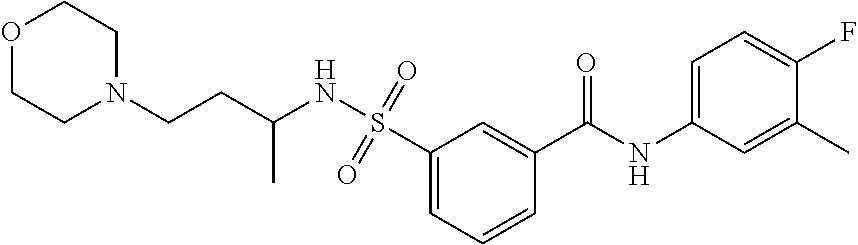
C1=CC=C(S(=O)(=O)NC(CCN2CCOCC2)C)C=C1C(NC1=CC=C(F)C(C)=C1)=O
